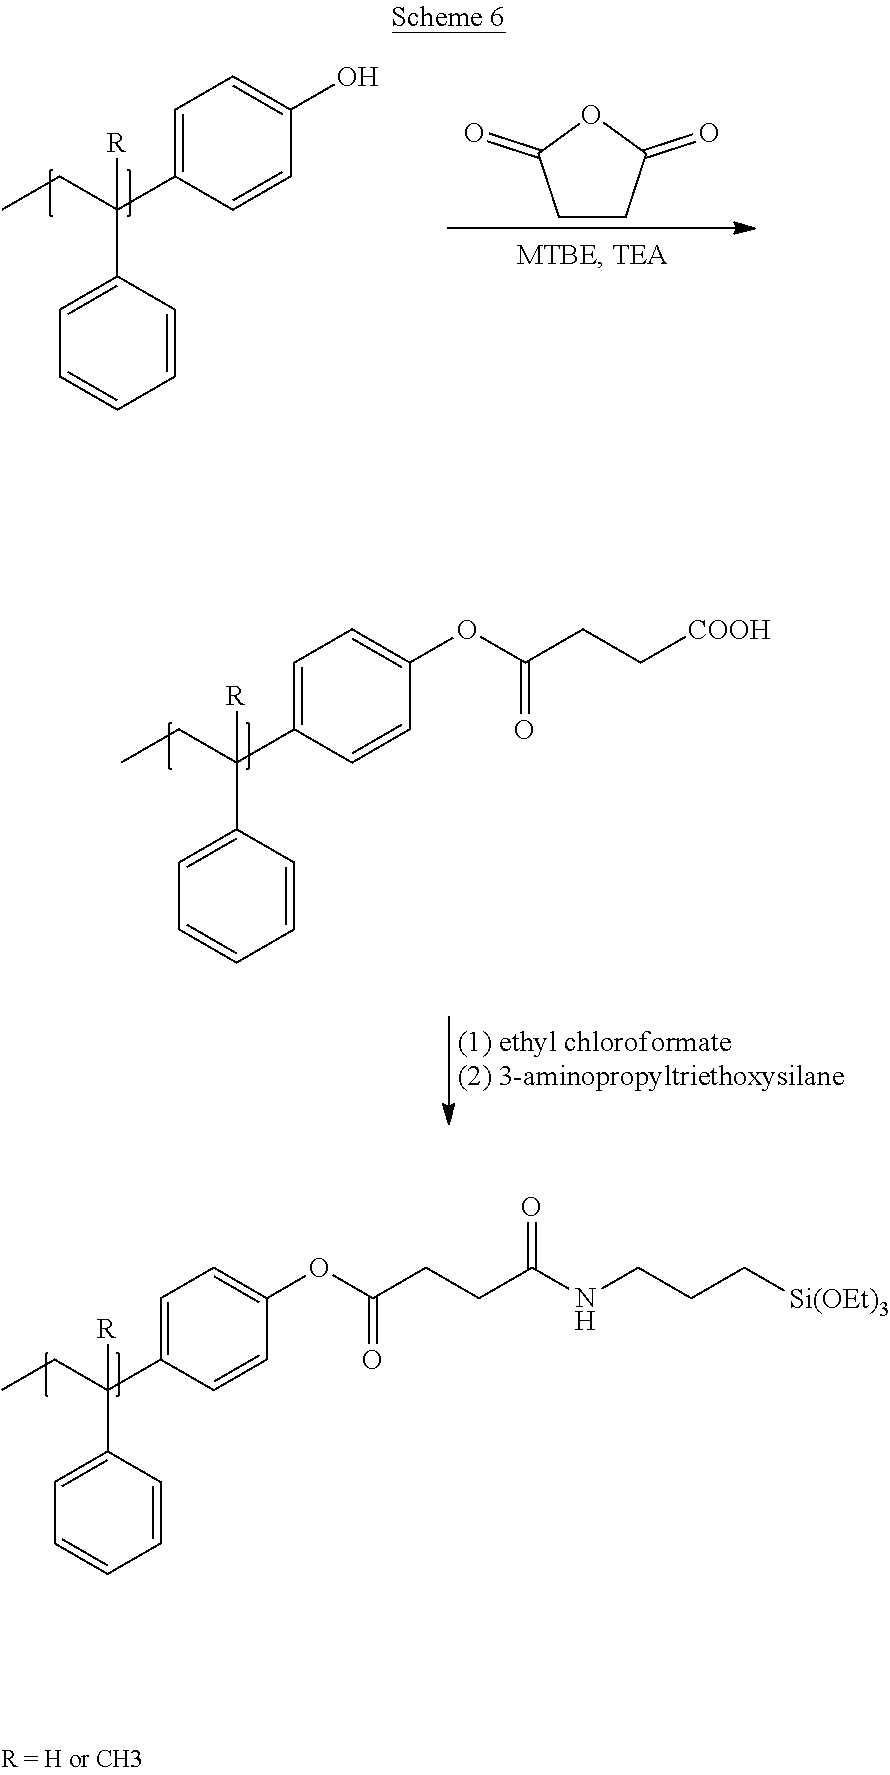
C1=C(C(CC)(C2=CC=CC=C2)[R])C=CC(OC(CC[COOH])=O)=C1.C1=C(C(CC)(C2=CC=CC=C2)[R])C=CC(OC(CCC(NCCC[Si(OEt)3])=O)=O)=C1.C1=C(C(CC)(C2=CC=CC=C2)[R])C=CC(O)=C1.C1CC(=O)OC1=O
